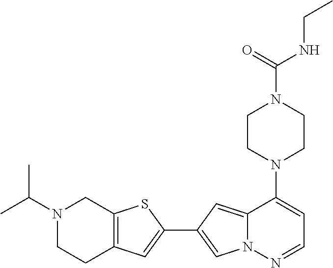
N1(C2=CC=NN3C2=CC(C2=CC4=C(S2)CN(C(C)C)CC4)=C3)CCN(C(NCC)=O)CC1
